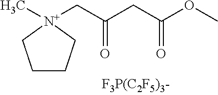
C1CC[N+](C)(CC(CC(OC)=O)=O)C1
